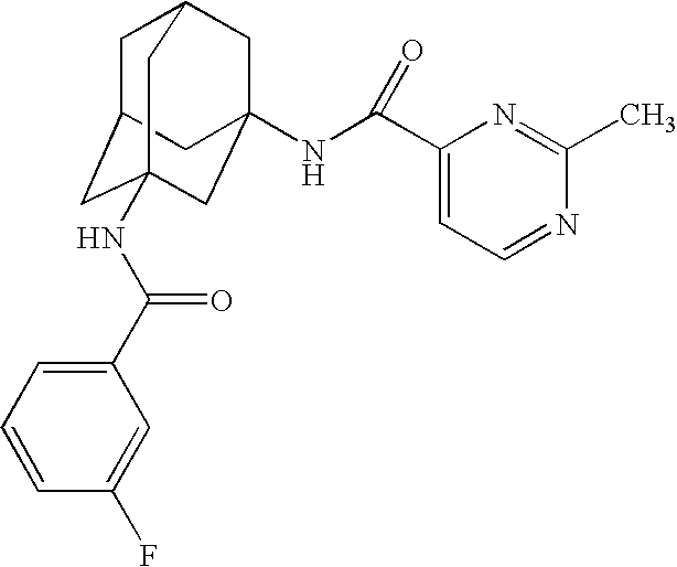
C1C2CC3(NC(C4=CC=CC(F)=C4)=O)CC(NC(C4=CC=NC(C)=N4)=O)(CC1C3)C2
